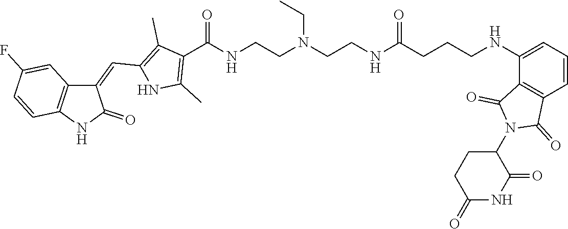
C1(C(=O)NCCN(CC)CCNC(CCCNC2=CC=CC3=C2C(=O)N(C2CCC(=O)NC2=O)C3=O)=O)=C(C)NC(C=C2C3=C(C=CC(F)=C3)NC2=O)=C1C
